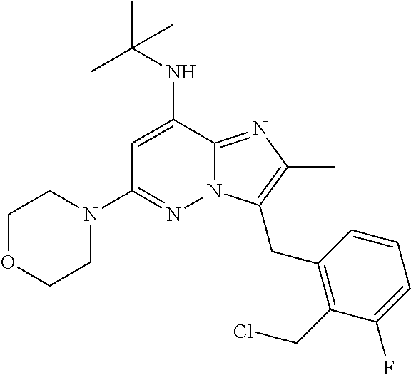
C1=C(NC(C)(C)C)C2=NC(C)=C(CC3=C(CCl)C(F)=CC=C3)N2N=C1N1CCOCC1
